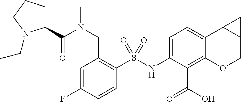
C1(NS(C2=C(CN(C(C3CCCN3CC)=O)C)C=C(F)C=C2)(=O)=O)=CC=C2C(=C1C(O)=O)OCC1C2C1
